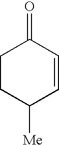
C1CC([Me])C=CC1=O
